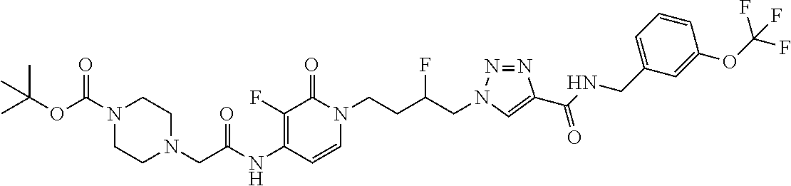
N(C1=C(F)C(=O)N(CCC(CN2N=NC(C(NCC3=CC=CC(OC(F)(F)F)=C3)=O)=C2)F)C=C1)C(=O)CN1CCN(C(OC(C)(C)C)=O)CC1
